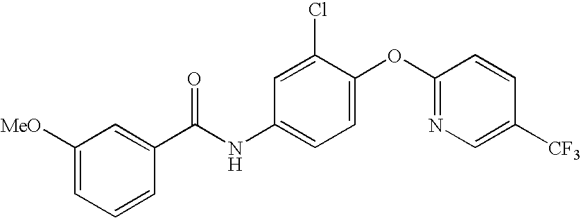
C1([MeO])=CC=CC(C(NC2=CC=C(OC3=NC=C([CF3])C=C3)C(Cl)=C2)=O)=C1
